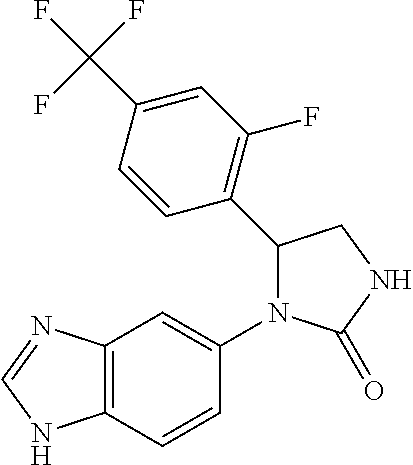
C12=C(C=CC(N3C(C4=C(F)C=C(C(F)(F)F)C=C4)CNC3=O)=C1)NC=N2
